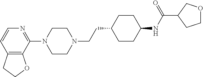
N1=C(N2CCN(CCC3CCC(NC(=O)C4CCOC4)CC3)CC2)C2=C(C=C1)CCO2
